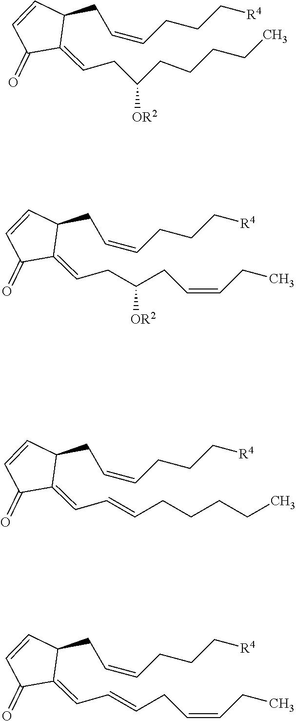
C1(=O)C(=CCC(CCCCC)[OR2])C(CC=CCCC[R4])C=C1.C1(=O)C(=CCC(CC=CCC)[OR2])C(CC=CCCC[R4])C=C1.C1(=O)C(=CC=CCCCCC)C(CC=CCCC[R4])C=C1.C1(=O)C(=CC=CCC=CCC)C(CC=CCCC[R4])C=C1
